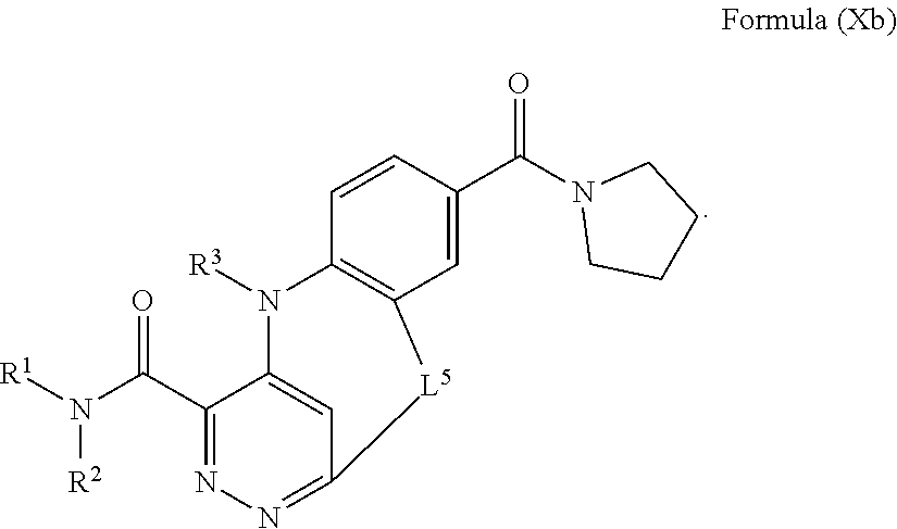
C12=CC(=NN=C1C(N([R1])[R2])=O)[L5]C1=C(N2[R3])C=CC(C(N2CCCC2)=O)=C1
